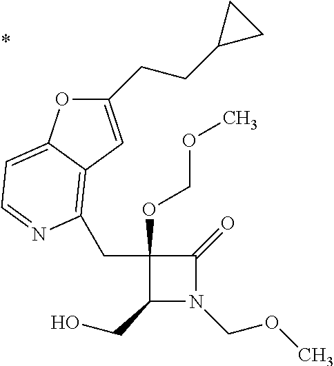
C1(OCOC)(CC2=C3C(=CC=N2)OC(CCC2CC2)=C3)C(CO)N(COC)C1=O
